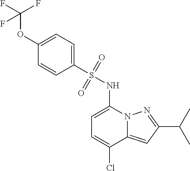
C(C1=NN2C(=C1)C(Cl)=CC=C2NS(C1=CC=C(OC(F)(F)F)C=C1)(=O)=O)(C)C
